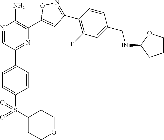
N1=CC(C2=CC=C(S(=O)(C3CCOCC3)=O)C=C2)=NC(C2=CC(C3=C(F)C=C(CNC4CCCO4)C=C3)=NO2)=C1N
